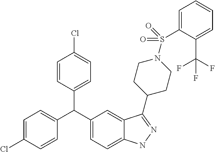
C1(C(C2=CC=C3C(=C2)C(C2CCN(S(=O)(=O)C4=CC=CC=C4C(F)(F)F)CC2)=NN3)C2=CC=C(Cl)C=C2)=CC=C(Cl)C=C1
